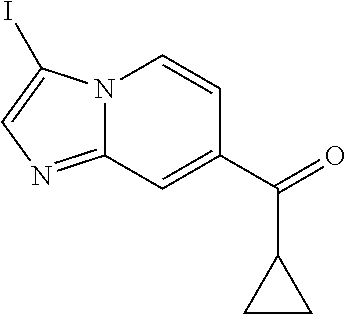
N12C(=NC=C1I)C=C(C(C1CC1)=O)C=C2
